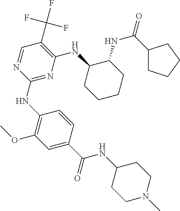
C1(NC2=NC(NC3CCCCC3NC(=O)C3CCCC3)=C(C(F)(F)F)C=N2)=C(OC)C=C(C(NC2CCN(C)CC2)=O)C=C1
